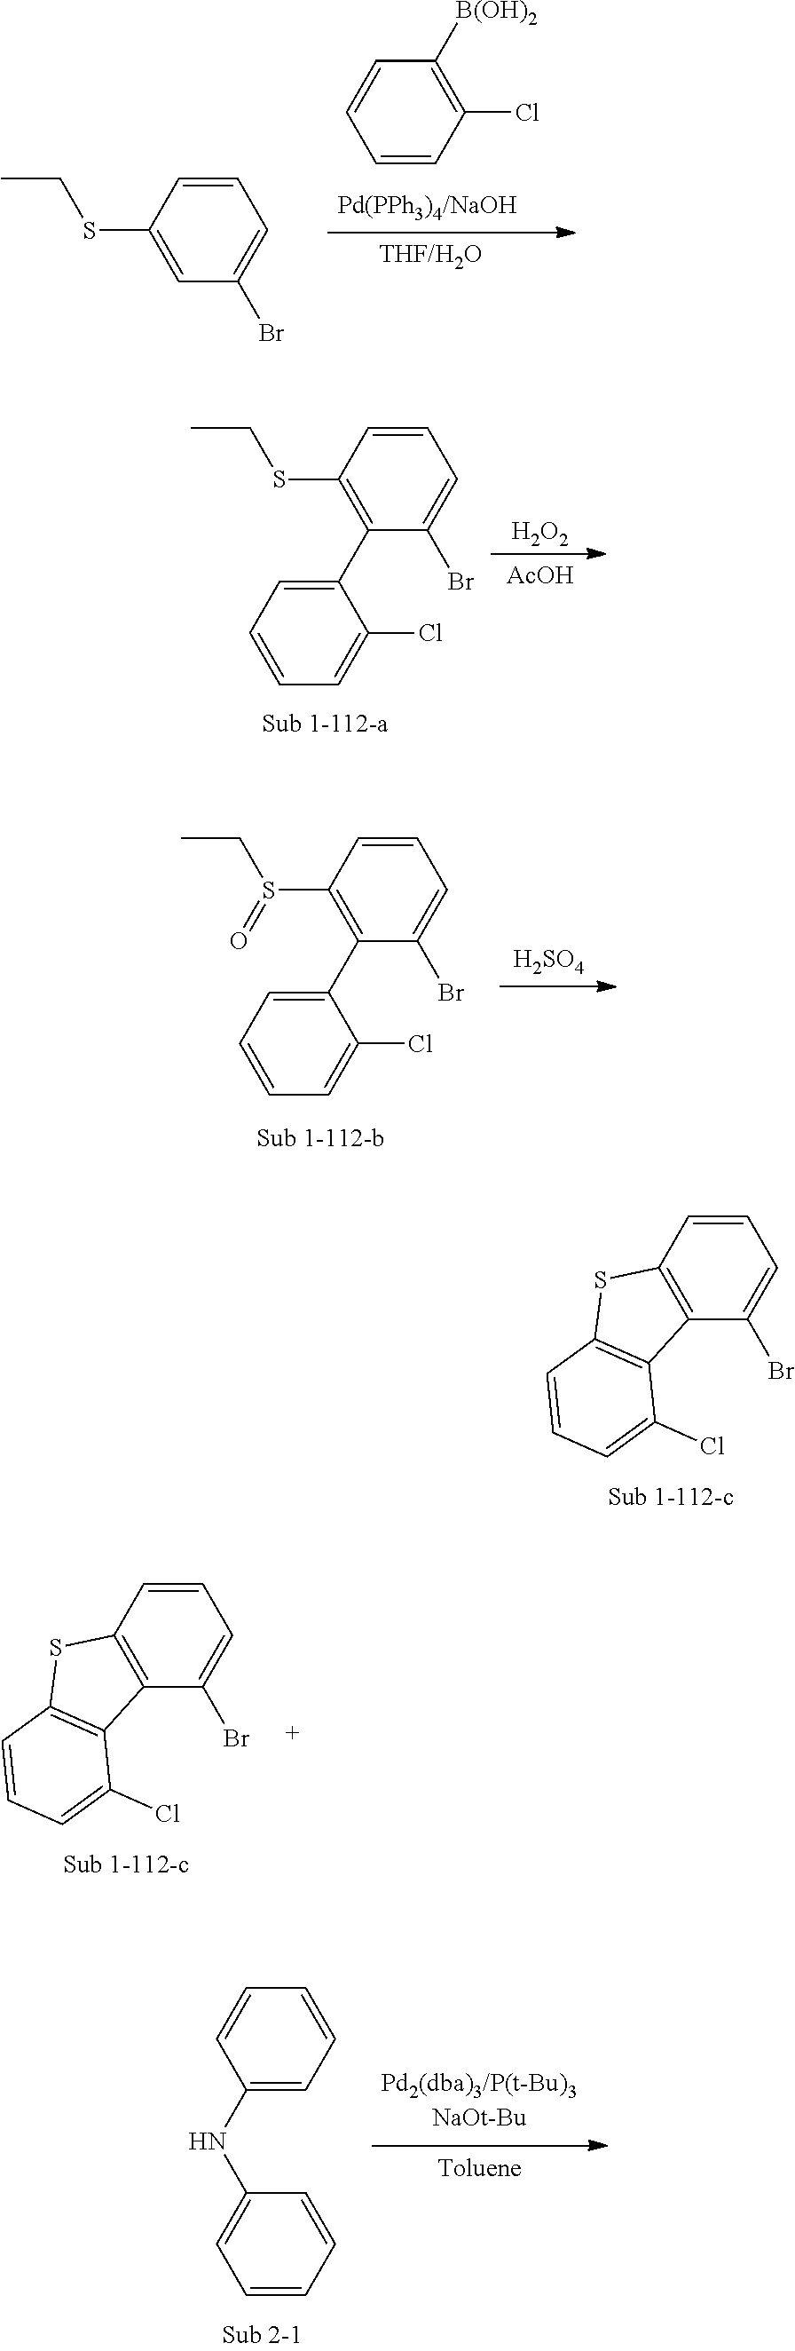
C12=C(C(Br)=CC=C1)C1=C(S2)C=CC=C1Cl.C1(Cl)=C([B(OH)2])C=CC=C1.C1(SCC)=CC(Br)=CC=C1.[H2O2].[AcOH].C1(SCC)=C(C2=CC=CC=C2Cl)C(Br)=CC=C1.C1(S(CC)=O)=C(C2=CC=CC=C2Cl)C(Br)=CC=C1.[H2SO4].C12=C(C(Br)=CC=C1)C1=C(S2)C=CC=C1Cl.C1=CC=CC(NC2=CC=CC=C2)=C1
